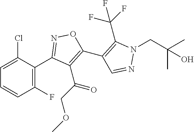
C1=CC(F)=C(C2=NOC(C3=C(C(F)(F)F)N(CC(C)(C)O)N=C3)=C2C(=O)COC)C(Cl)=C1
